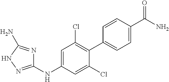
C1(NC2=CC(Cl)=C(C3=CC=C(C(N)=O)C=C3)C(Cl)=C2)=NNC(N)=N1
